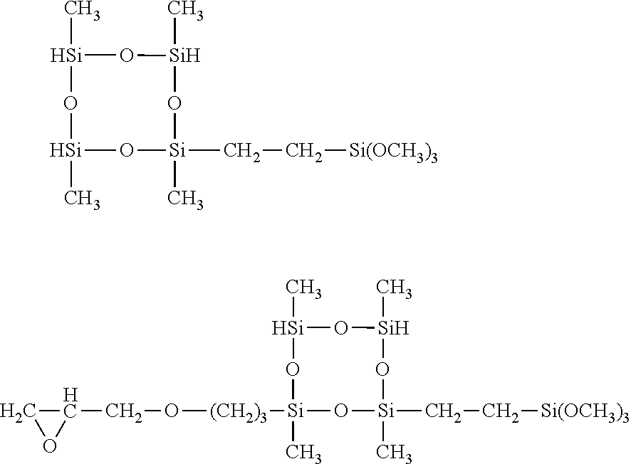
[Si]1(C)O[Si](CC[Si(OCH3)3])(C)O[Si](C)O[Si](C)O1.C1(CO[(CH2)3][Si]2(C)O[Si](CC[Si(OCH3)3])(C)O[Si](C)O[Si](C)O2)CO1
